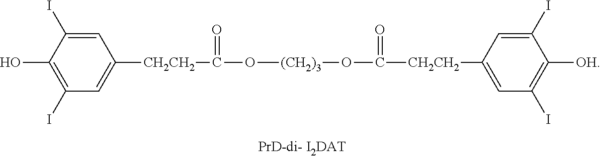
C1=C(I)C(O)=C(I)C=C1[CH2CH2]C(=O)O[(CH2)3]OC([CH2CH2]C1=CC(I)=C([OH])C(I)=C1)=O
